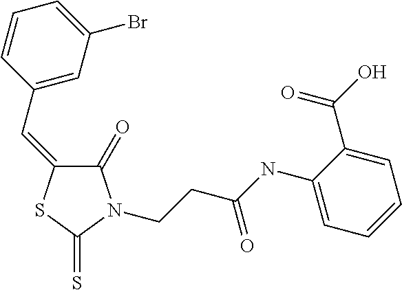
C1(=O)C(=CC2=CC(Br)=CC=C2)SC(=S)N1CCC(NC1=CC=CC=C1C(O)=O)=O
